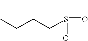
C(S(=O)(C)=O)CCC
